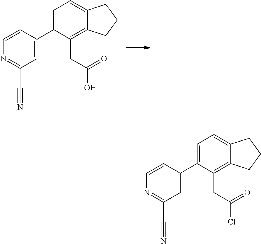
C1=C(C2=CC(C#N)=NC=C2)C(CC(Cl)=O)=C2C(=C1)CCC2.C1=C(C2=CC(C#N)=NC=C2)C(CC(O)=O)=C2C(=C1)CCC2
